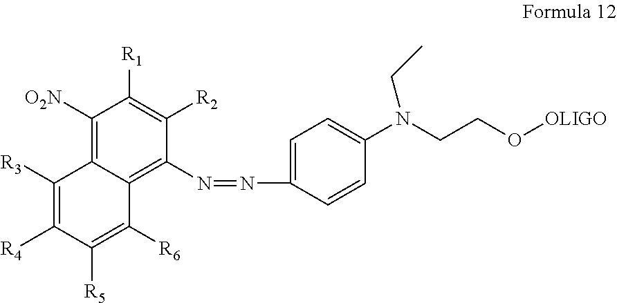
C1([O2N])=C2C(=C(N=NC3=CC=C(N(CC)CCO[OLIGO])C=C3)C([R2])=C1[R1])C([R6])=C([R5])C([R4])=C2[R3]
